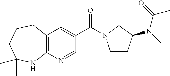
C12=C(C=C(C(=O)N3CCC(N(C(C)=O)C)C3)C=N1)CCCC(C)(C)N2
